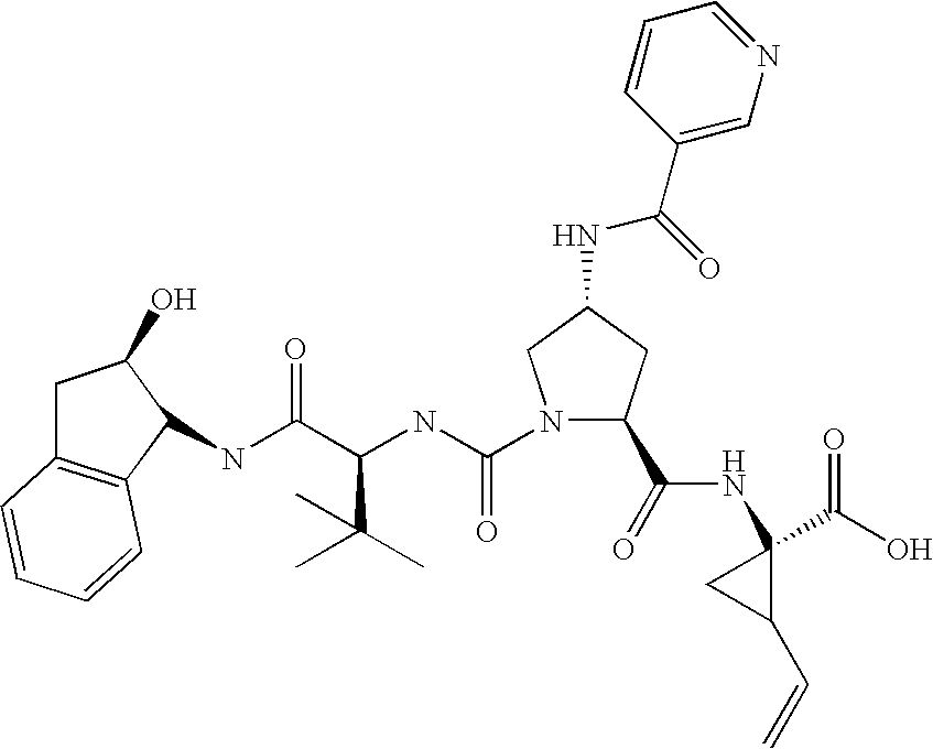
C1C2=C(C(NC(C(NC(=O)N3C(C(=O)NC4(C(O)=O)CC4C=C)CC(NC(C4=CN=CC=C4)=O)C3)C(C)(C)C)=O)C1O)C=CC=C2
